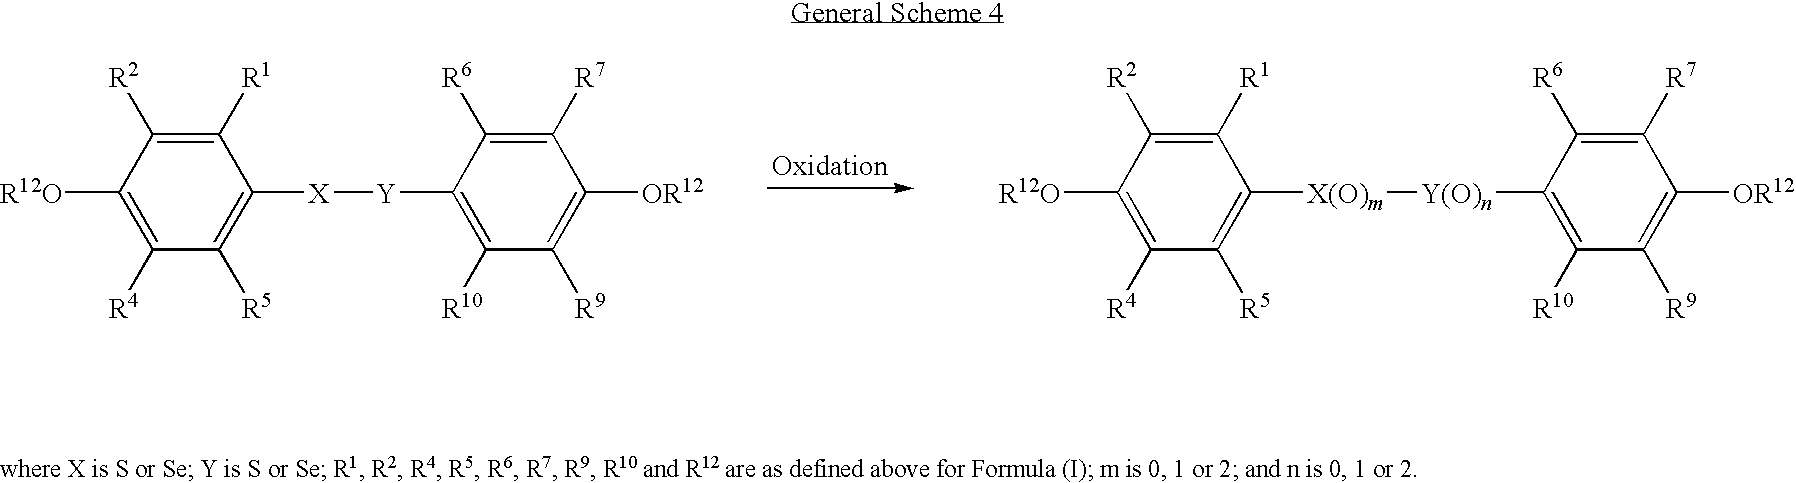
C1([R1])=C([R2])C([R12O])=C([R4])C([R5])=C1[X][Y]C1=C([R10])C([R9])=C([OR12])C([R7])=C1[R6].C1([R1])=C([R2])C([R12O])=C([R4])C([R5])=C1[X(O)m][Y(O)n]C1=C([R10])C([R9])=C([OR12])C([R7])=C1[R6]
